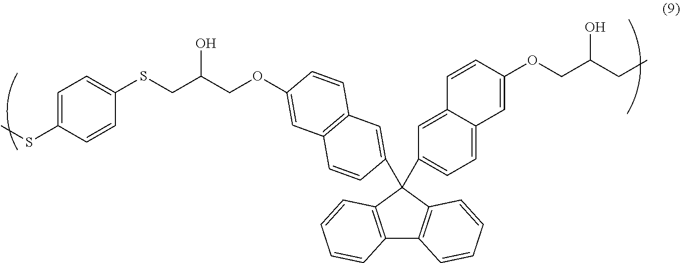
C12=C(C(C3=CC=C4C(=C3)C=CC(OCC(CC)O)=C4)(C3=CC4=C(C=C(OCC(CSC5=CC=C(SC)C=C5)O)C=C4)C=C3)C3=C1C=CC=C3)C=CC=C2
